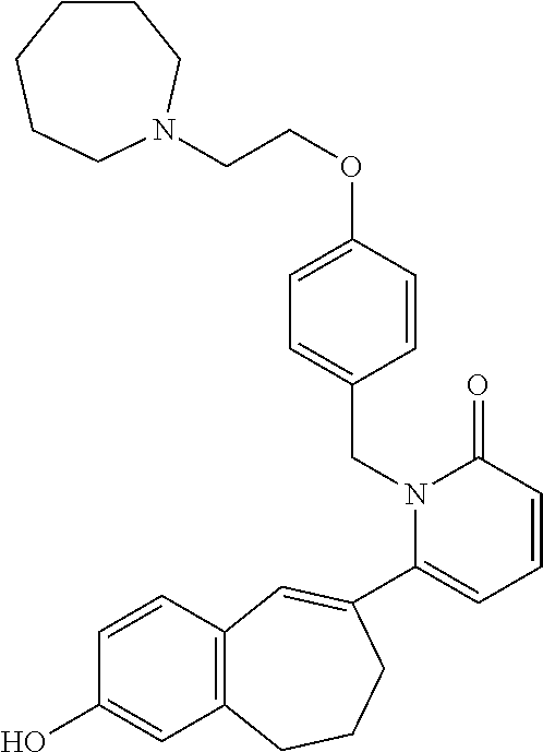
C1=CC(OCCN2CCCCCC2)=CC=C1CN1C(C2=CC3=C(C=C(O)C=C3)CCC2)=CC=CC1=O
